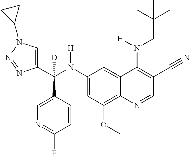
C1(N(C(C2=CN(C3CC3)N=N2)(C2=CN=C(F)C=C2)[D])[H])=CC(OC)=C2C(=C1)C(N(CC(C)(C)C)[H])=C(C#N)C=N2
